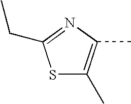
S1C(C)=C(C)N=C1CC
